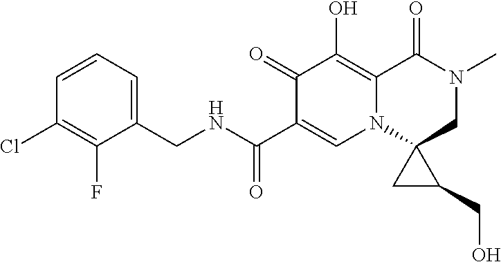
C1=CC=C(CNC(C2=CN3C(=C(O)C2=O)C(=O)N(C)CC32CC2CO)=O)C(F)=C1Cl
